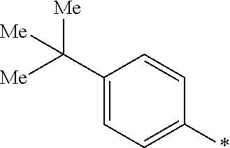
C1(C([Me])([Me])[Me])=CC=C(*)C=C1
